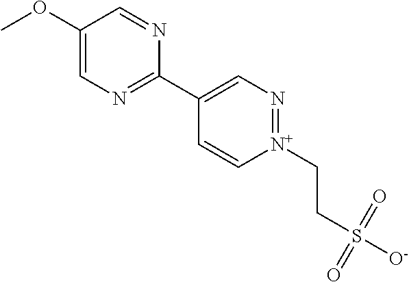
C1(OC)=CN=C(C2=CN=[N+](CCS([O-])(=O)=O)C=C2)N=C1
